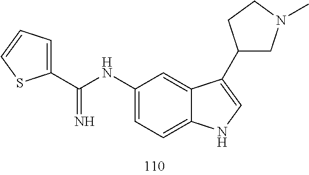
C1(NC(=N)C2=CC=CS2)=CC=C2C(=C1)C(C1CN(C)CC1)=CN2
